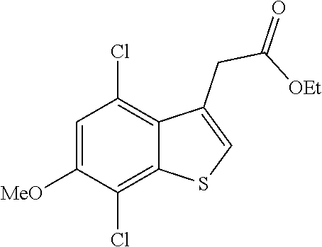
C1=C([MeO])C(Cl)=C2C(=C1Cl)C(CC(=O)[OEt])=CS2
